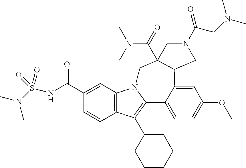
C12=C(C=C(C(NS(N(C)C)(=O)=O)=O)C=C1)N1C(=C2C2CCCCC2)C2=CC=C(OC)C=C2C2C(C(=O)N(C)C)(C1)CN(C(CN(C)C)=O)C2
